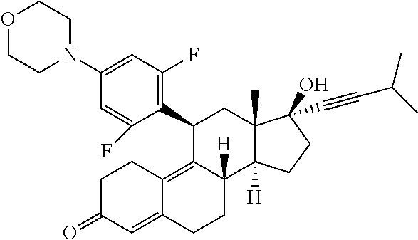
N1(C2=CC(F)=C(C3C4=C5C(=CC(=O)CC5)CCC4([H])C4([H])C(C)(C3)C(O)(C#CC(C)C)CC4)C(F)=C2)CCOCC1
